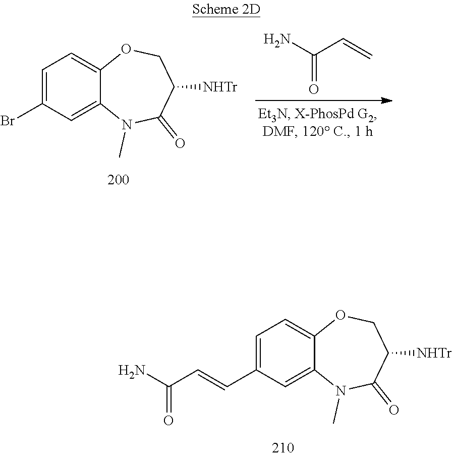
C12=CC(C=CC(N)=O)=CC=C1OCC([NHTr])C(=O)N2C.C12=CC(Br)=CC=C1OCC([NHTr])C(=O)N2C.C=CC(N)=O
